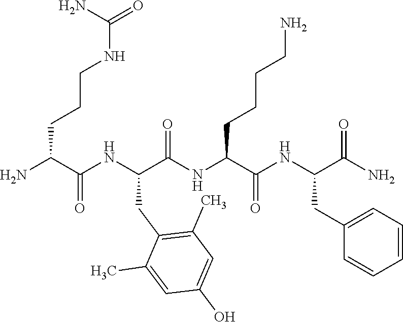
NC(C(NC(C(NC(C(NC(C(N)=O)CC1=CC=CC=C1)=O)CCCCN)=O)CC1=C(C)C=C(O)C=C1C)=O)CCCNC(=O)N
